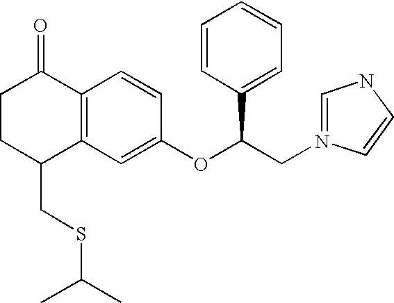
C1CC(CSC(C)C)C2=C(C1=O)C=CC(OC(CN1=CNC=C1)C1=CC=CC=C1)=C2
